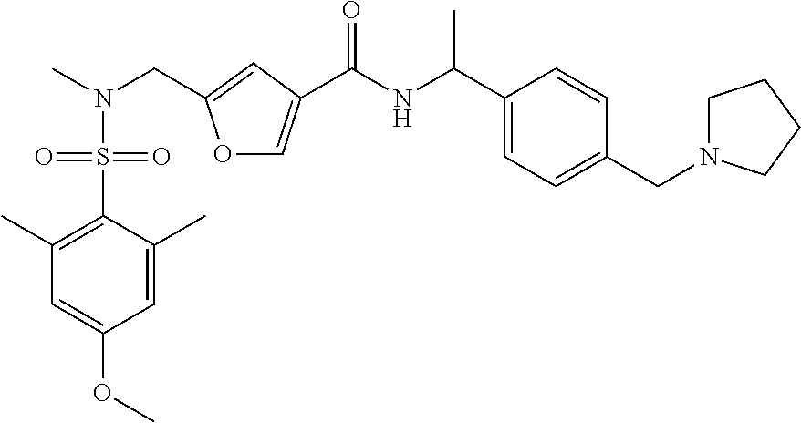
C1=C(OC)C=C(C)C(S(=O)(=O)N(C)CC2=CC(C(NC(C3=CC=C(CN4CCCC4)C=C3)C)=O)=CO2)=C1C
